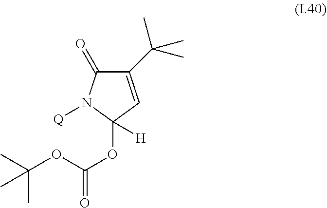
C1(C(C)(C)C)=CC(OC(OC(C)(C)C)=O)([H])N([Q])C1=O
